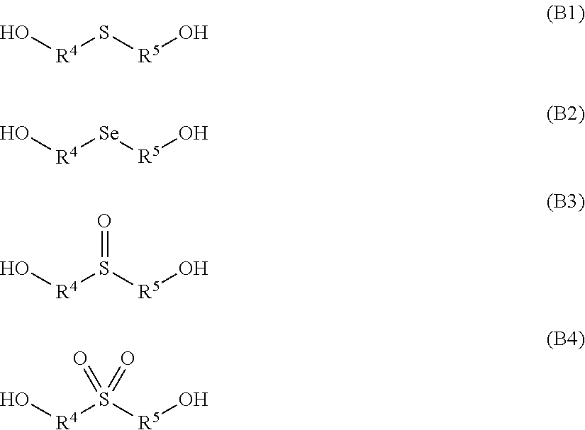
O[R4]S[R5]O.O[R4][Se][R5]O.O[R4]S([R5]O)=O.O[R4]S([R5]O)(=O)=O
